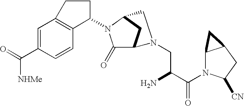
C1=C(C(=O)[NHMe])C=CC2=C1CCC2N1C(=O)C2CC1CN2CC(C(N1C2C(CC1[CN])C2)=O)N
